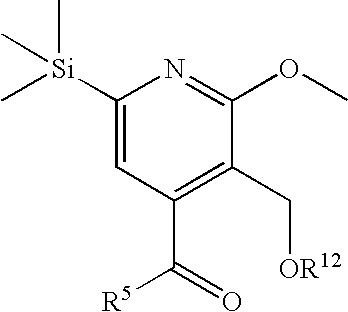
C1([Si](C)(C)C)=CC(C([R5])=O)=C(C[OR12])C(OC)=N1
